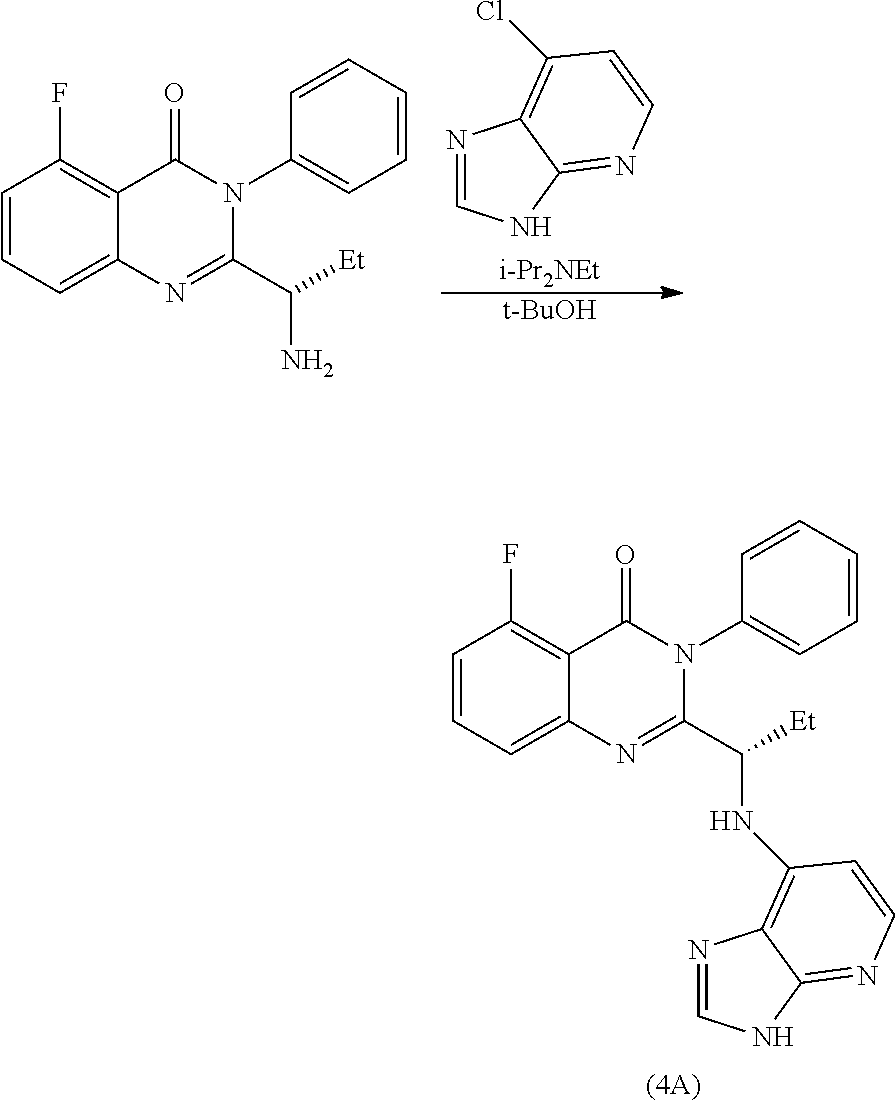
C1=CC=C2C(=C1F)C(=O)N(C1=CC=CC=C1)C(C([Et])NC1=C3N=CNC3=NC=C1)=N2.C1=CC=C2C(=C1F)C(=O)N(C1=CC=CC=C1)C(C([Et])N)=N2.[t-BuOH].ClC1=C2N=CNC2=NC=C1.[i-Pr2NEt]
